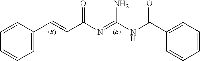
C1=C(C=CC(N=C(NC(C2=CC=CC=C2)=O)N)=O)C=CC=C1
